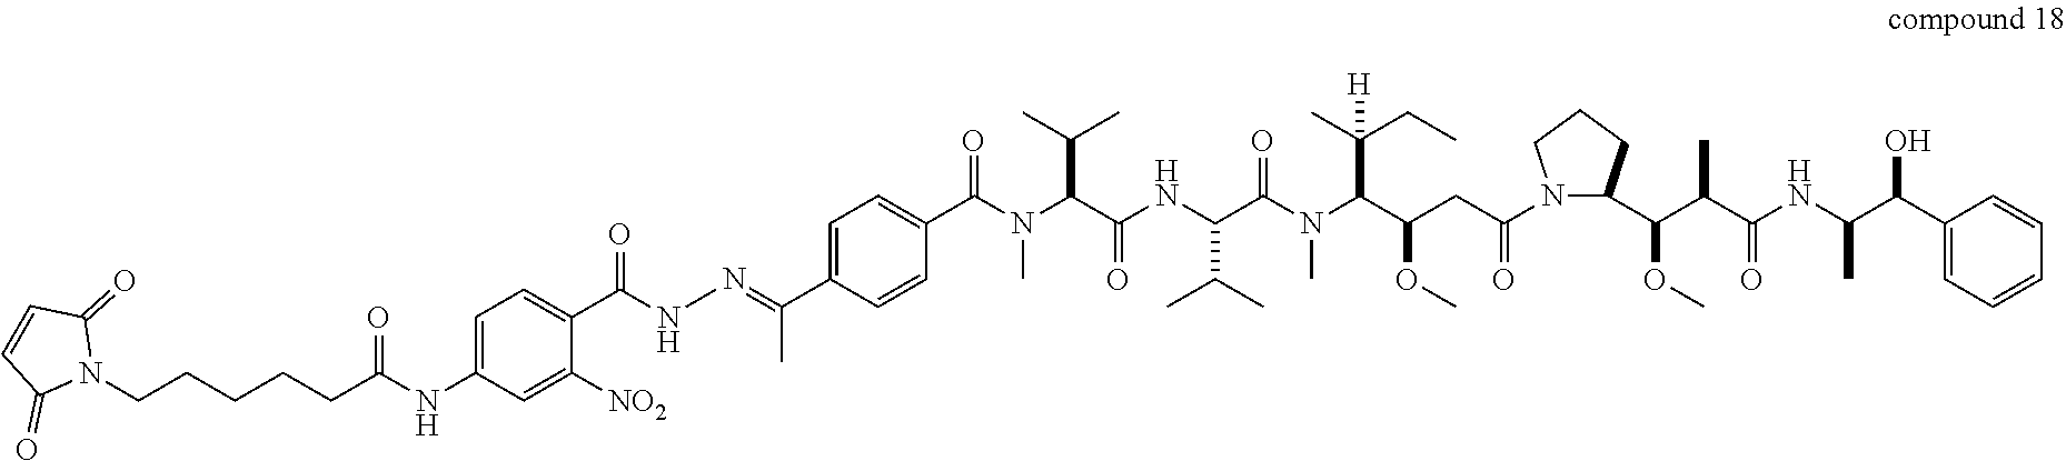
C1=C(C(=NNC(C2=CC=C(NC(CCCCCN3C(=O)C=CC3=O)=O)C=C2[NO2])=O)C)C=CC(C(N(C(C(NC(C(N(C(C(CC(N2C(C(C(C(NC(C(C3=CC=CC=C3)O)C)=O)C)OC)CCC2)=O)OC)C(C)(CC)[H])C)=O)C(C)C)=O)C(C)C)C)=O)=C1
